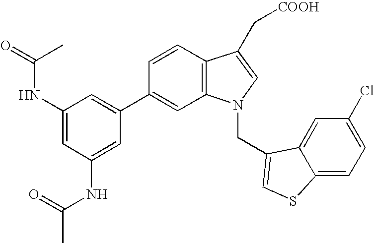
C1=CC2=C(C=C1C1=CC(NC(=O)C)=CC(NC(C)=O)=C1)N(CC1=CSC3=CC=C(Cl)C=C31)C=C2C[COOH]
